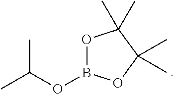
O1B(OC(C)C)OC(C)(C)C1(C)C
